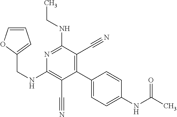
C1(C2=CC=C(NC(C)=O)C=C2)=C(C#N)C(NCC)=NC(NCC2=CC=CO2)=C1C#N
